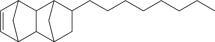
C1=CC2C3C(C1C2)C1C(CCCCCCCC)CC3C1
